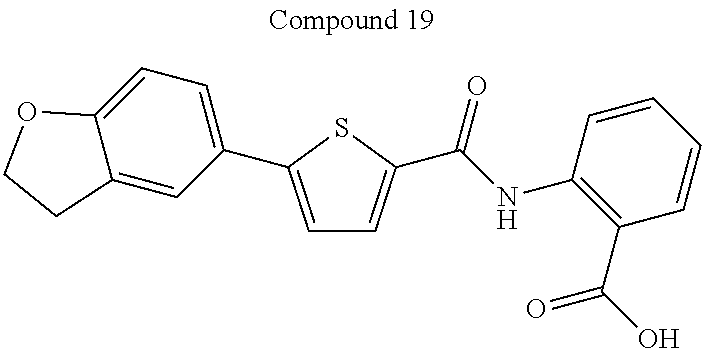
C1=C(C2=CC=C3C(=C2)CCO3)SC(C(=O)NC2=C(C(=O)O)C=CC=C2)=C1
